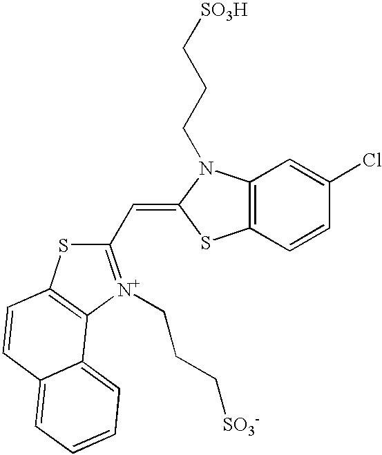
C1(C=C2N(CCC[SO3H])C3=C(S2)C=CC(Cl)=C3)=[N+](CCC[SO3-])C2=C(S1)C=CC1=CC=CC=C21
